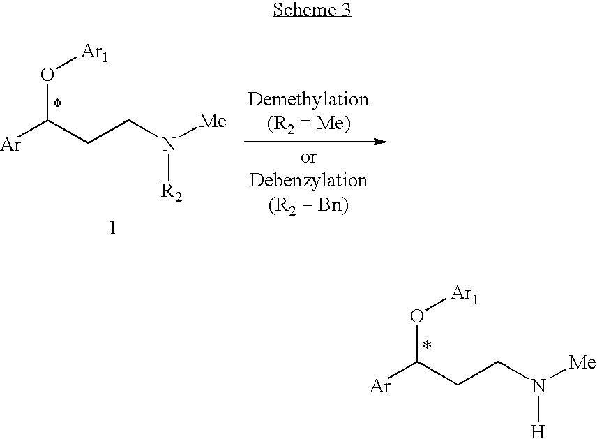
[Ar]C(CCN([Me])[H])O[Ar1].[Ar]C(CCN([Me])[R2])O[Ar1]
